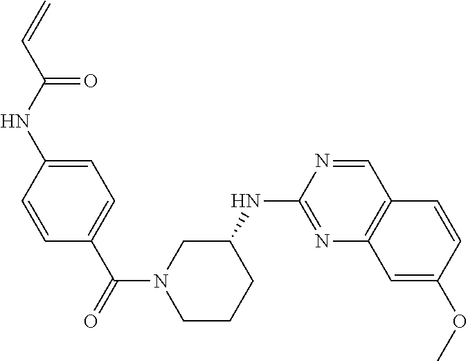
C1=CC(C(=O)N2CCCC(NC3=NC4=C(C=N3)C=CC(OC)=C4)C2)=CC=C1NC(C=C)=O
